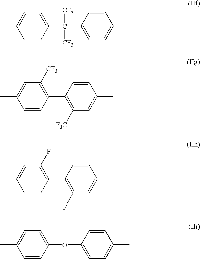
C1=CC(C(C2=CC=C(C)C=C2)([CF3])[CF3])=CC=C1C.C1=CC(C2=C([F3C])C=C(C)C=C2)=C([CF3])C=C1C.C1=CC(C2=C(F)C=C(C)C=C2)=C(F)C=C1C.C1=CC(OC2=CC=C(C)C=C2)=CC=C1C
